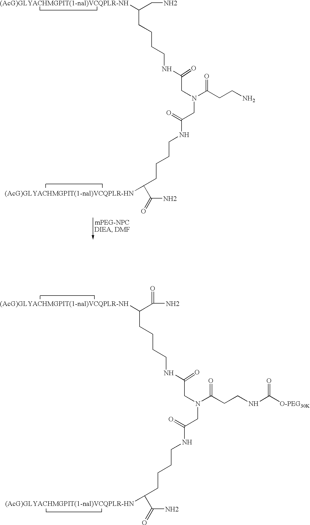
C(N)(C([(AcG)GLYACHMGPIT(1-nal)VCQPLR-NH])CCCCNC(CN(CC(=O)NCCCCC(C(N)=O)[(AcG)GLYACHMGPIT(1-nal)VCQPLR-HN])C(CCNC([O-PEG30K])=O)=O)=O)=O.C(N)C([(AcG)GLYACHMGPIT(1-nal)VCQPLR-NH])CCCCNC(CN(CC(=O)NCCCCC(C(N)=O)[(AcG)GLYACHMGPIT(1-nal)VCQPLR-HN])C(CCN)=O)=O
